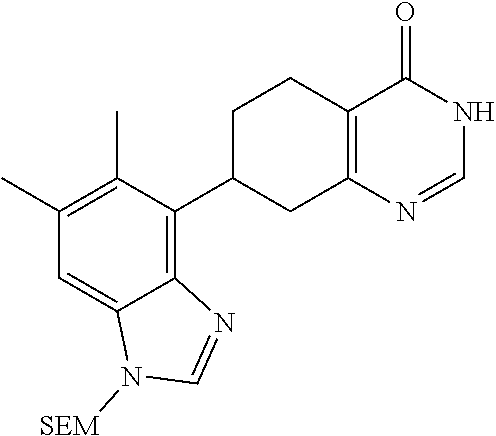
C1(C)=C(C)C(C2CC3=C(CC2)C(=O)NC=N3)=C2C(=C1)N([SEM])C=N2
